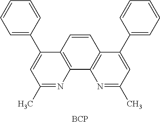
C12=C(N=C(C)C=C1C1=CC=CC=C1)C1=C(C=C2)C(C2=CC=CC=C2)=CC(C)=N1.[BCP]
